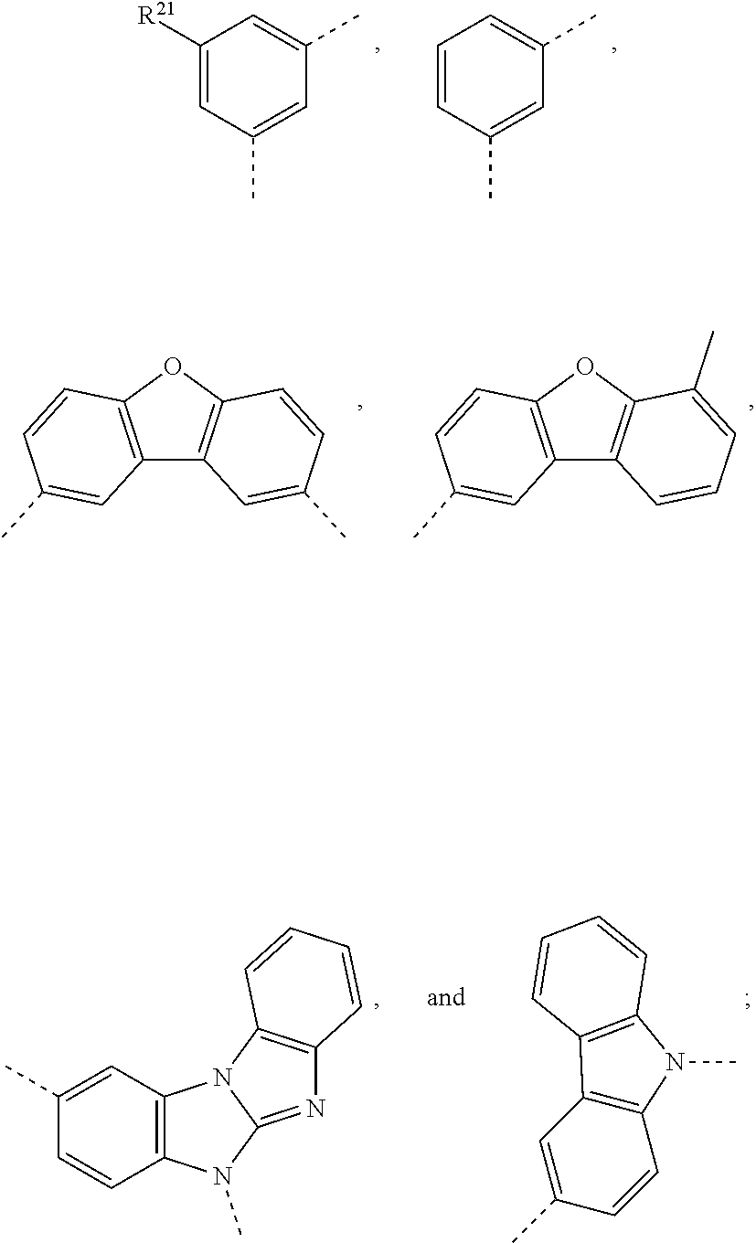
C1=C(C)C=C([R21])C=C1C.C1=C(C)C=CC=C1C.C12=C(C=CC(C)=C1)OC1=C2C=C(C)C=C1.C12=C(C=CC(C)=C1)OC1=C2C=CC=C1C.C12=C(C=C(C)C=C1)N1C(=NC3=C1C=CC=C3)N2C.C12=C(C=C(C)C=C1)C1=C(N2C)C=CC=C1
